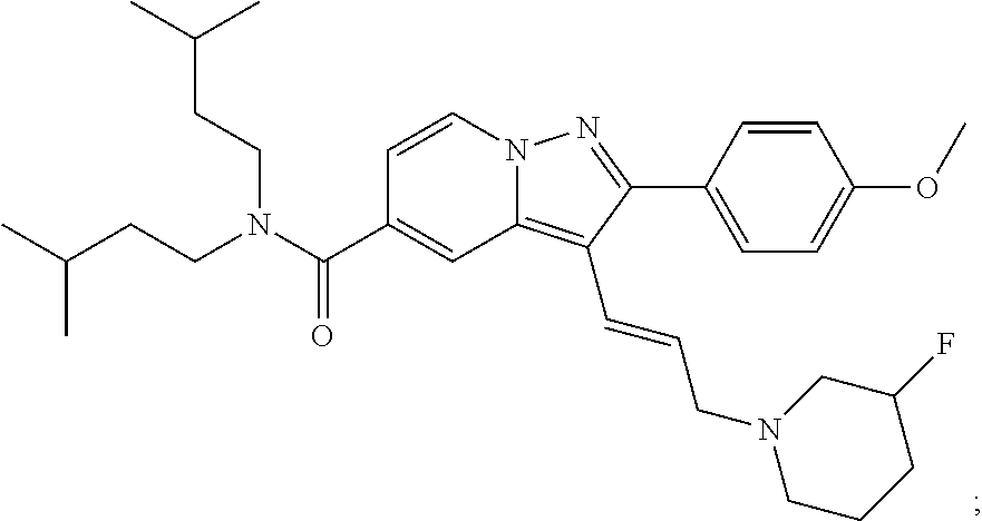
N12C(=C(C=CCN3CCCC(F)C3)C(C3=CC=C(OC)C=C3)=N1)C=C(C(N(CCC(C)C)CCC(C)C)=O)C=C2
